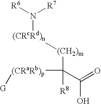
[R6]N([R7])[(CRcRd)n][(CH2)m]C([(CRaRb)p][G])([R8])C(=O)O
